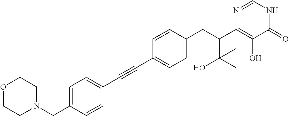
C(C1=CC=C(CC(C2=C(O)C(=O)NC=N2)C(O)(C)C)C=C1)#CC1=CC=C(CN2CCOCC2)C=C1
